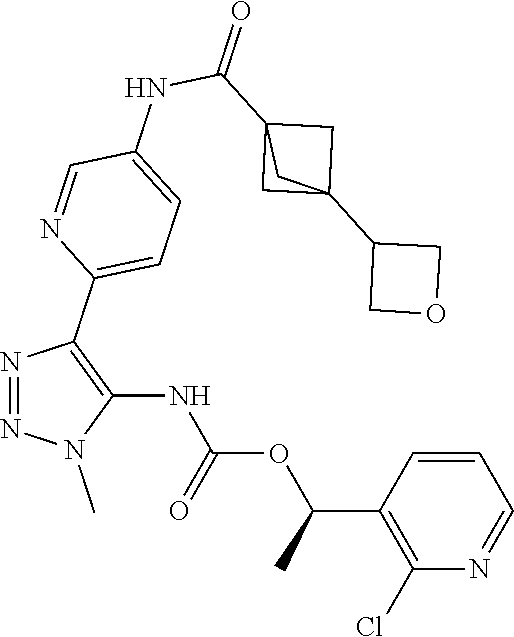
N1=NN(C)C(NC(OC(C2=C(Cl)N=CC=C2)C)=O)=C1C1=CC=C(NC(C23CC(C4COC4)(C2)C3)=O)C=N1
